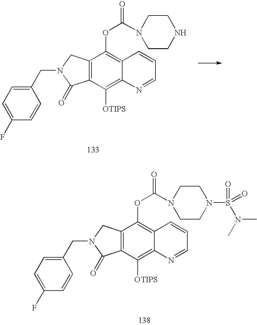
C12=C(C([OTIPS])=C3C(=C1OC(N1CCNCC1)=O)C=CC=N3)C(=O)N(CC1=CC=C(F)C=C1)C2.C12=C(C([OTIPS])=C3C(=C1OC(N1CCN(S(=O)(=O)N(C)C)CC1)=O)C=CC=N3)C(=O)N(CC1=CC=C(F)C=C1)C2
